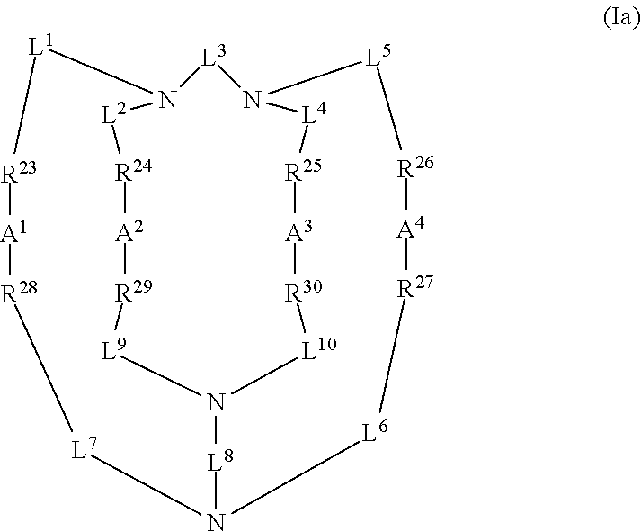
N12[L3]N3[L4][R25][A3][R30][L10]N([L9][R29][A2][R24][L2]1)[L8]N([L7][R28][A1][R23][L1]2)[L6][R27][A4][R26][L5]3
